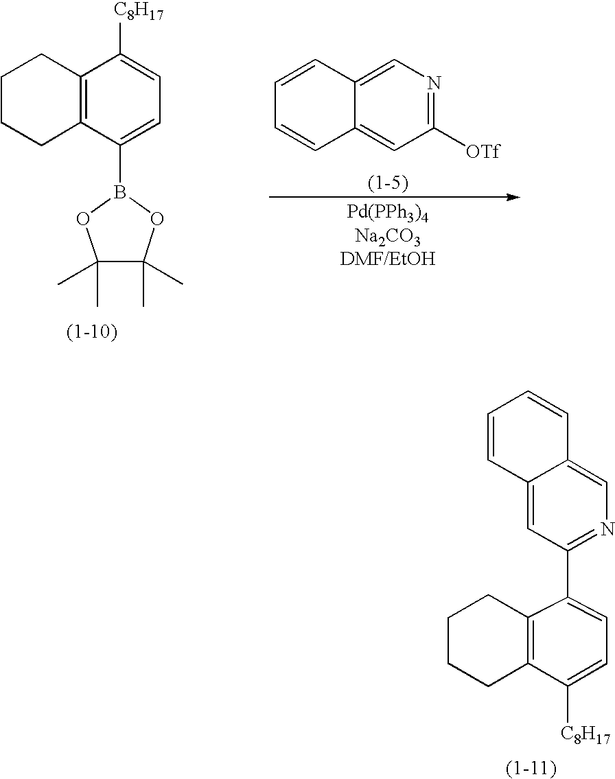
C12=CC(C3=CC=C([C8H17])C4=C3CCCC4)=NC=C1C=CC=C2.C12=C(C(B3OC(C)(C)C(C)(C)O3)=CC=C1[C8H17])CCCC2.C1([OTf])=NC=C2C(=C1)C=CC=C2
